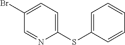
C1=C(SC2=CC=C(Br)C=N2)C=CC=C1
